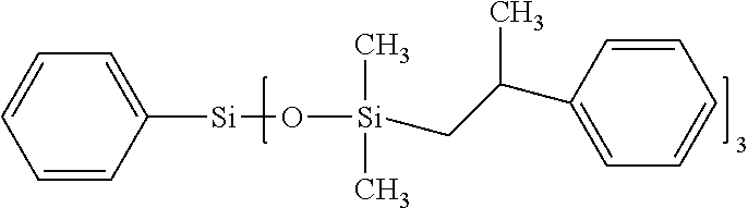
C1=C([Si]O[Si](C)(C)CC(C2=CC=CC=C2)C)C=CC=C1
